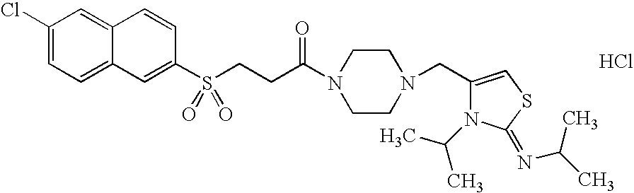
Cl.C1(Cl)=CC=C2C(=C1)C=CC(S(CCC(N1CCN(CC3=CSC(=NC(C)C)N3C(C)C)CC1)=O)(=O)=O)=C2
